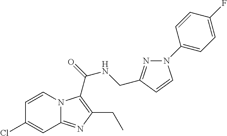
C1=CN2C(=NC(CC)=C2C(NCC2=NN(C3=CC=C(F)C=C3)C=C2)=O)C=C1Cl
